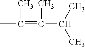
CC(=C(C(C)C)C)C
